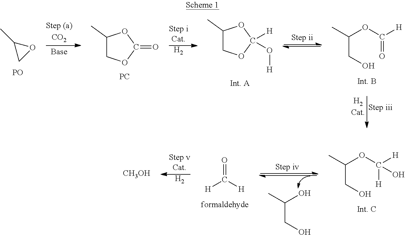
CC1CO1.[PO].C1(C)COC(=O)O1.[PC].[H2].C(CO)(OC(=O)[H])C.C1(C)COC(O[H])([H])O1.[Int. A].C(CO)(OC([H])([H])O)C.C(CO)(C)O.[H]C([H])=O.[H2].[CH3OH]
